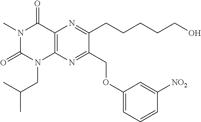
N1(C)C(=O)N(CC(C)C)C2=C(C1=O)N=C(CCCCCO)C(COC1=CC=CC([NO2])=C1)=N2
